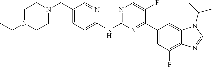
C12=C(F)C=C(C3=NC(NC4=CC=C(CN5CCN(CC)CC5)C=N4)=NC=C3F)C=C1N(C(C)C)C(C)=N2
